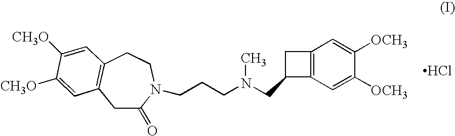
C1C(=O)N(CCCN(C)CC2C3=C(C=C([OCH3])C([OCH3])=C3)C2)CCC2=C1C=C([CH3O])C([CH3O])=C2.Cl
